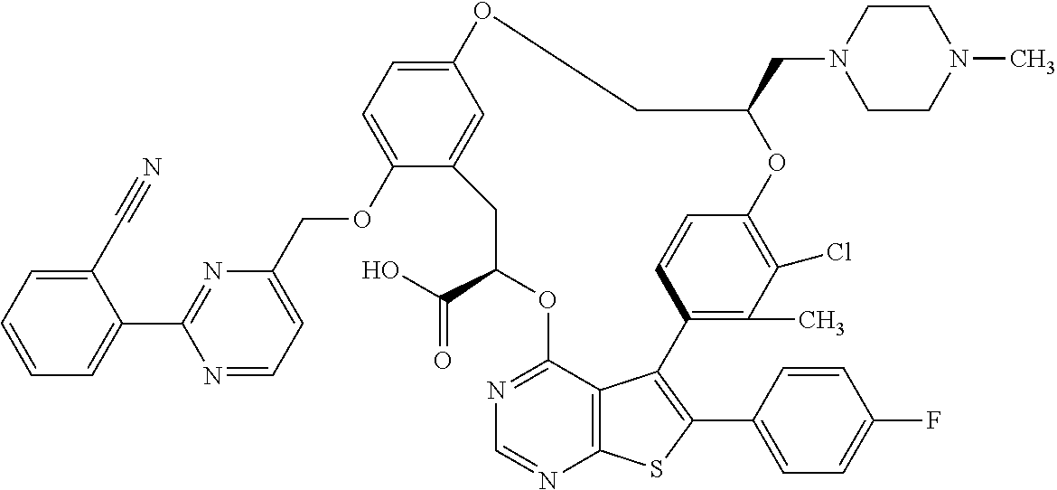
C12=CC(=CC=C1OCC1=CC=NC(C3=CC=CC=C3C#N)=N1)OCC(CN1CCN(C)CC1)OC1=C(Cl)C(C)=C(C3=C(C4=CC=C(F)C=C4)SC4=C3C(=NC=N4)OC(C(O)=O)C2)C=C1
